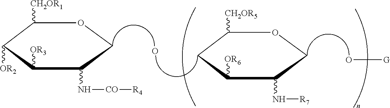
C1([CH2OR1])C([OR2])C([OR3])C(N[CO][R4])CO1.C1([CH2OR5])CC([OR6])C(N[R7])CO1.O.O[G]
